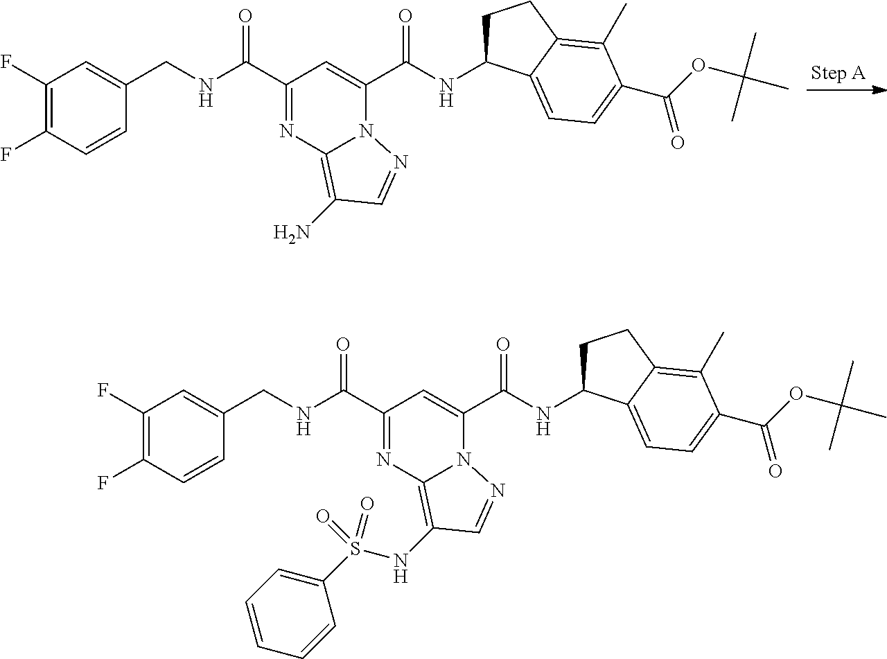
C1(F)=C(F)C=CC(CNC(C2=NC3=C(N)C=NN3C(C(NC3CCC4=C(C)C(C(=O)OC(C)(C)C)=CC=C34)=O)=C2)=O)=C1.C1(F)=C(F)C=CC(CNC(C2=NC3=C(NS(C4=CC=CC=C4)(=O)=O)C=NN3C(C(NC3CCC4=C(C)C(C(=O)OC(C)(C)C)=CC=C34)=O)=C2)=O)=C1
